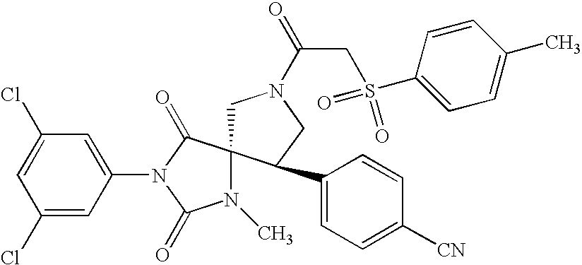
ClC1=CC(Cl)=CC(N2C(=O)C3(N(C)C2=O)CN(C(CS(C2=CC=C(C)C=C2)(=O)=O)=O)CC3C2=CC=C([CN])C=C2)=C1
